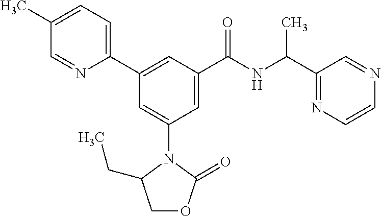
C1(C)=CC=C(C2=CC(C(NC(C3=NC=CN=C3)C)=O)=CC(N3C(CC)COC3=O)=C2)N=C1
